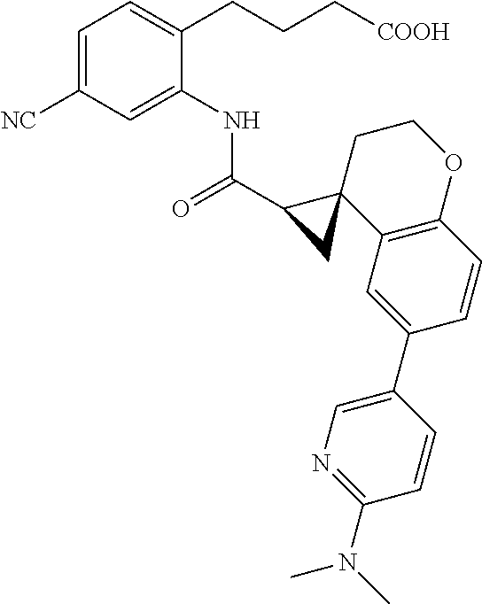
C1=C([NC])C=C(NC(C2CC23C2=C(OCC3)C=CC(C3=CN=C(N(C)C)C=C3)=C2)=O)C(CCC[COOH])=C1
